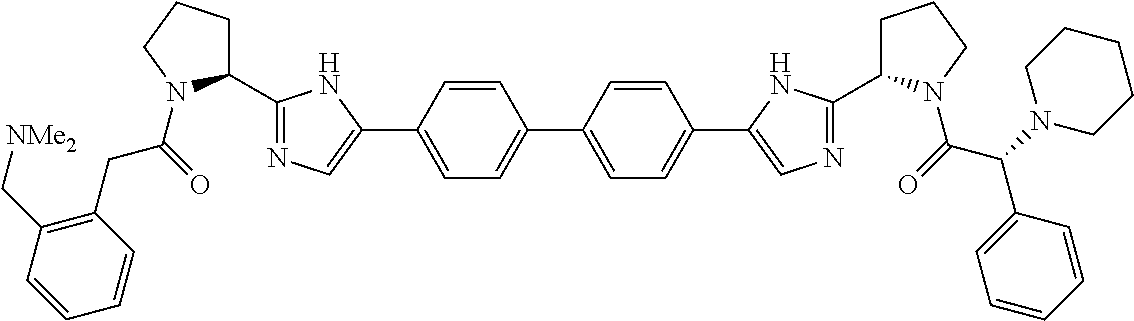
C1=CC(C2=CN=C(C3CCCN3C(=O)CC3=C(C[NMe2])C=CC=C3)N2)=CC=C1C1=CC=C(C2=CN=C(C3CCCN3C(C(C3=CC=CC=C3)N3CCCCC3)=O)N2)C=C1
